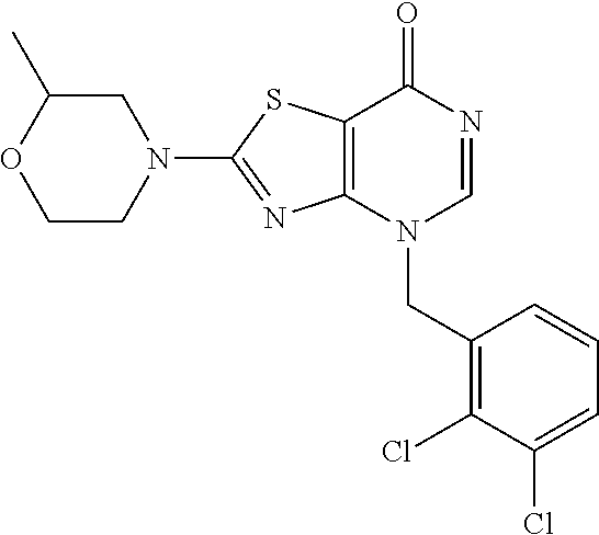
C1CN(C2=NC3=C(S2)C(=O)N=CN3CC2=C(Cl)C(Cl)=CC=C2)CC(C)O1
